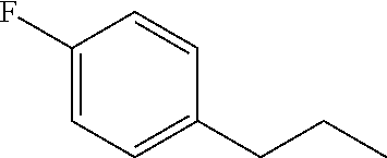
C1(F)=CC=C(CCC)C=C1
